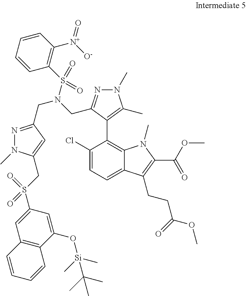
C1(Cl)=CC=C2C(=C1C1=C(C)N(C)N=C1CN(S(C1=C([N+](=O)[O-])C=CC=C1)(=O)=O)CC1=NN(C)C(CS(C3=CC4=C(C(O[Si](C)(C)C(C)(C)C)=C3)C=CC=C4)(=O)=O)=C1)N(C)C(C(=O)OC)=C2CCC(=O)OC
